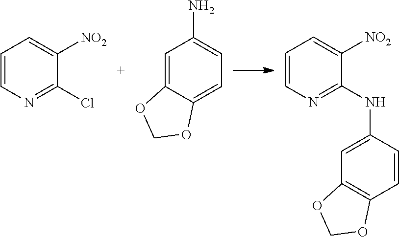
C1=CN=C(Cl)C([NO2])=C1.C1=CN=C(NC2=CC3=C(C=C2)OCO3)C([NO2])=C1.C1=C2C(=CC=C1N)OCO2
